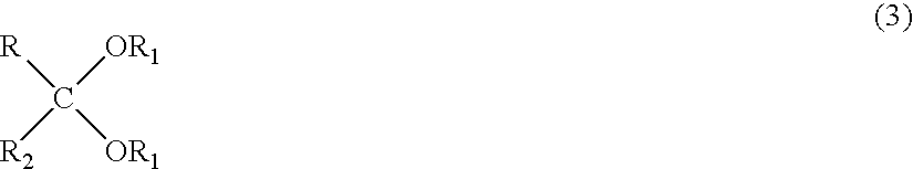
[R]C([OR1])([OR1])[R2]
